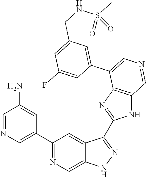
C1(C2=CN=CC(N)=C2)=NC=C2C(=C1)C(C1=NC3=C(N1)C=NC=C3C1=CC(CNS(C)(=O)=O)=CC(F)=C1)=NN2
